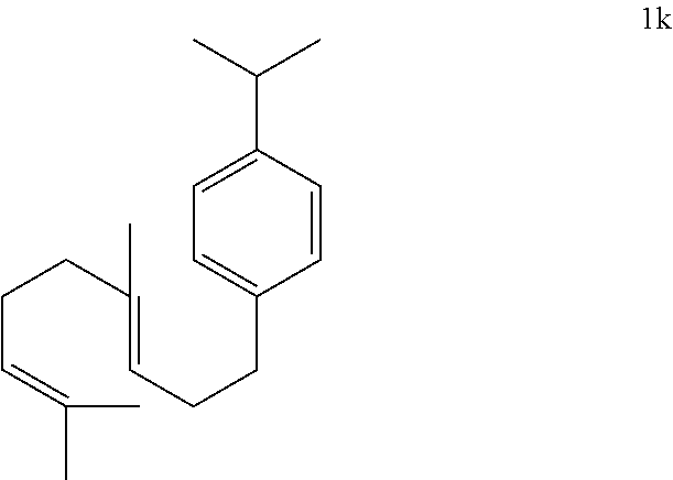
C1=C(CCC=C(CCC=C(C)C)C)C=CC(C(C)C)=C1
